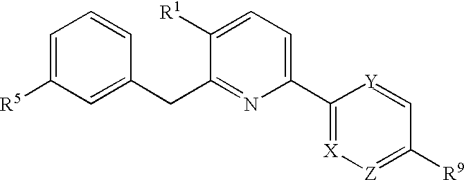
C1(C2=CC=C([R1])C(CC3=CC([R5])=CC=C3)=N2)=[X][Z]=C([R9])C=[Y]1
